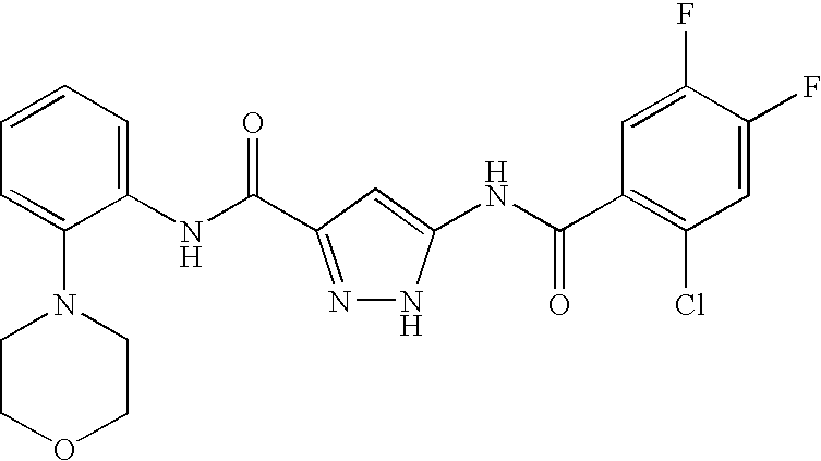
C1(N2CCOCC2)=CC=CC=C1NC(=O)C1=NNC(NC(C2=C(Cl)C=C(F)C(F)=C2)=O)=C1
